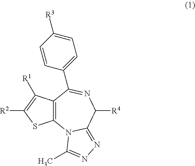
C12=C(N3C(=NN=C3C)C([R4])N=C1C1=CC=C([R3])C=C1)SC([R2])=C2[R1]
